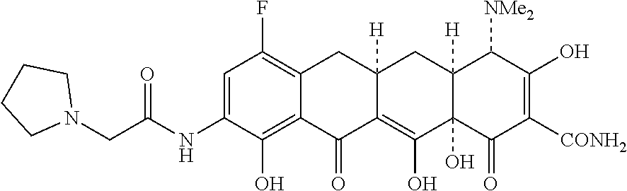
C1=C(NC(CN2CCCC2)=O)C(O)=C2C(=C1F)CC1([H])C(=C(O)C3(O)C([H])(C1)C([NMe2])C(O)=C([CONH2])C3=O)C2=O
